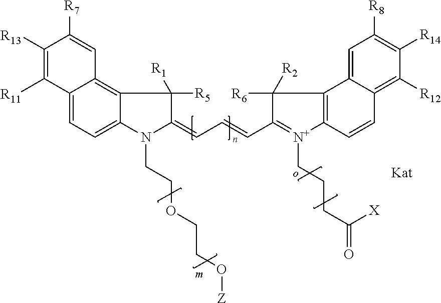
C12=CC=C3C(=C1C=C([R7])C([R13])=C2[R11])C([R5])([R1])C(=CC=CC1=[N+](CCCC(=O)[X])C2=C(C1([R6])[R2])C1=CC([R8])=C([R14])C([R12])=C1C=C2)N3CCOCCO[Z]
